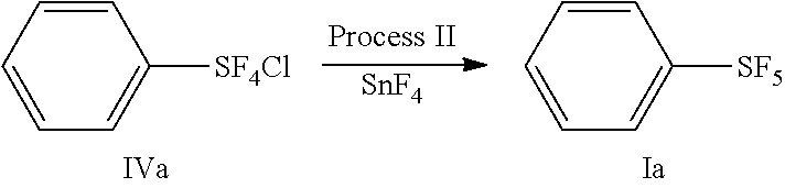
C1=CC=CC([SF4Cl])=C1.C1=CC=CC([SF5])=C1.[SnF4]
